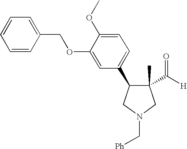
C1(C2C(C)(C(=O)[H])CN(C[Ph])C2)=CC=C(OC)C(OCC2=CC=CC=C2)=C1
